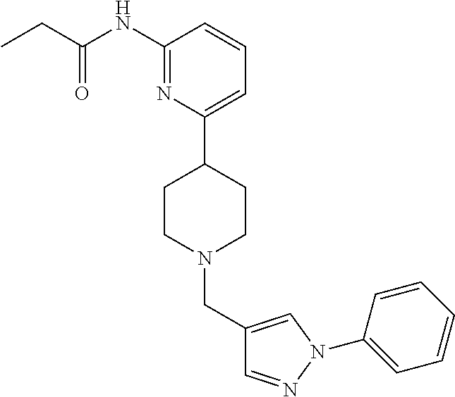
C1(NC(CC)=O)=NC(C2CCN(CC3=CN(C4=CC=CC=C4)N=C3)CC2)=CC=C1
